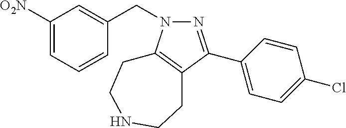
N1=C(C2=CC=C(Cl)C=C2)C2=C(N1CC1=CC([O2N])=CC=C1)CCNCC2
